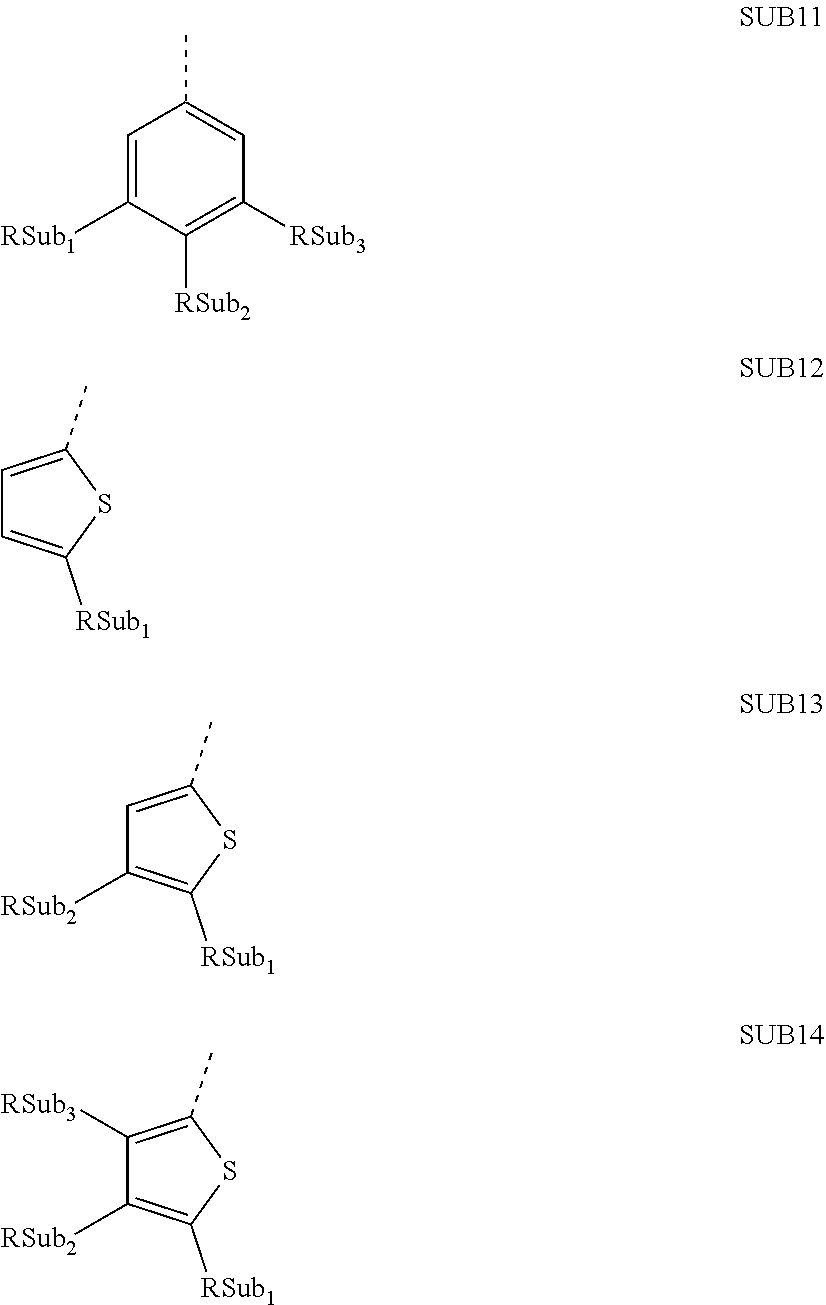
CC1=CC([RSub3])=C([RSub2])C([RSub1])=C1.C1=C(C)SC([RSub1])=C1.C1=C(C)SC([RSub1])=C1[RSub2].C1([RSub3])=C(C)SC([RSub1])=C1[RSub2]
